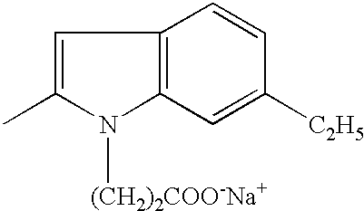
C1=C(C)N([(CH2)2COO-Na+])C2=C1C=CC([C2H5])=C2
